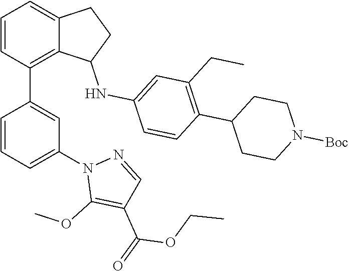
C1=CC(C2=CC(N3C(OC)=C(C(OCC)=O)C=N3)=CC=C2)=C2C(=C1)CCC2NC1=CC(CC)=C(C2CCN([Boc])CC2)C=C1
